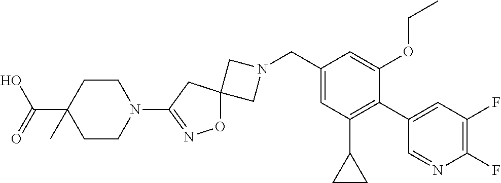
C1N(CC2=CC(C3CC3)=C(C3=CC(F)=C(F)N=C3)C(OCC)=C2)CC12ON=C(N1CCC(C(O)=O)(C)CC1)C2
